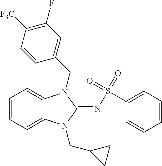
C1=CC=C2C(=C1)N(CC1=CC(F)=C([F3C])C=C1)C(=NS(=O)(C1=CC=CC=C1)=O)N2CC1CC1
